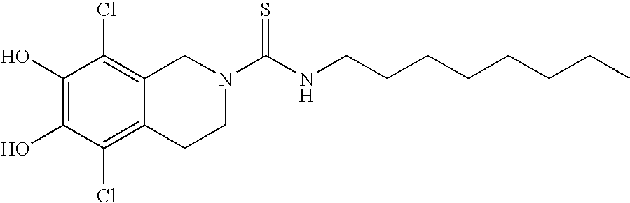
C1(O)=C(O)C(Cl)=C2C(=C1Cl)CN(C(NCCCCCCCC)=S)CC2
